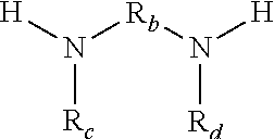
N([Rb]N([H])[Rd])([H])[Rc]
